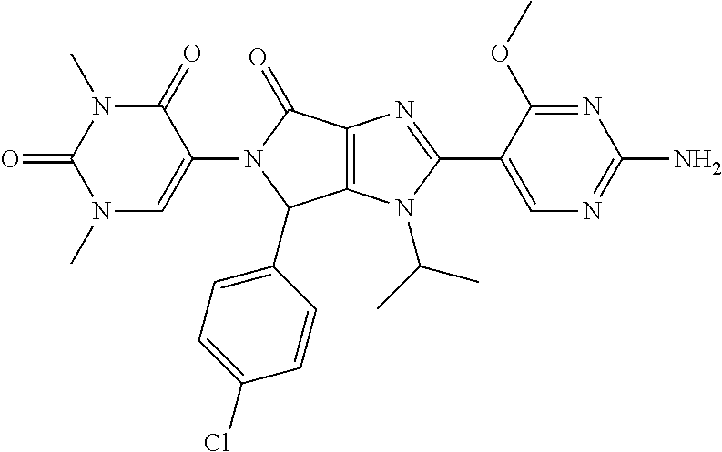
C12=C(N(C(C)C)C(C3=CN=C(N)N=C3OC)=N1)C(C1=CC=C(Cl)C=C1)N(C1=CN(C)C(=O)N(C)C1=O)C2=O
